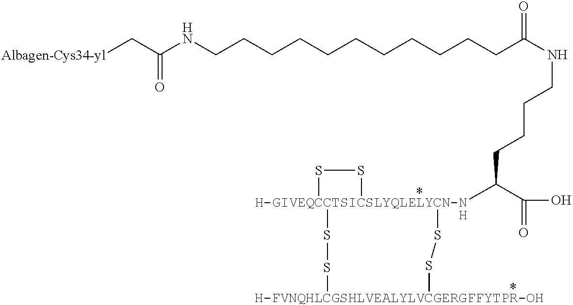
[Albagen-Cys34-yl]CC(NCCCCCCCCCCCC(NCCCCC([H-GIVEQCCTSICSLYQLELYCN-NH]12(SS[H-FVNQHLCGSHLVEALYLVCGERGFFYTPR-OH]SS1)SS2)C(O)=O)=O)=O
